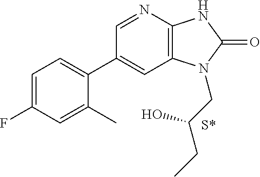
C1=C(F)C=C(C)C(C2=CC3=C(N=C2)NC(=O)N3CC(CC)O)=C1
